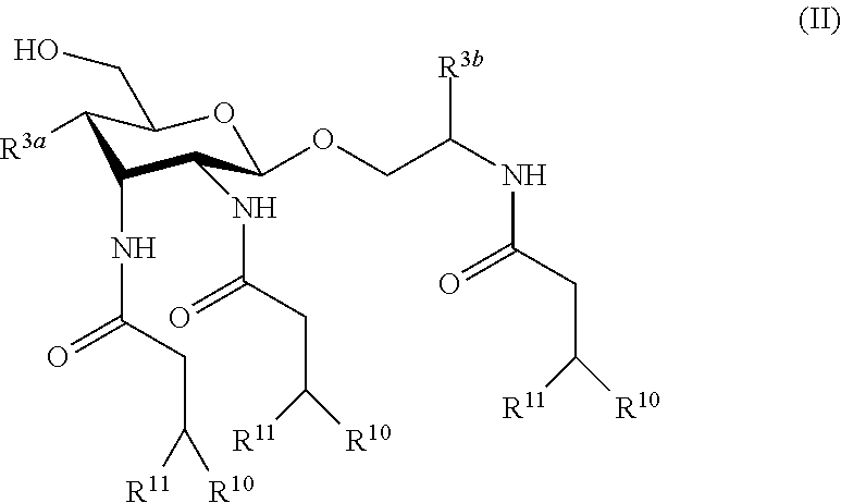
C1([R3a])C(NC(=O)CC([R10])[R11])C(NC(CC([R11])[R10])=O)C(OCC(NC(CC([R11])[R10])=O)[R3b])OC1CO
